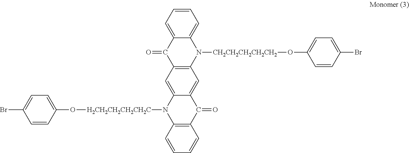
C1=CC=C2C(=C1)N([CH2CH2CH2CH2CH2]OC1=CC=C(Br)C=C1)C1=C(C2=O)C=C2C(=C1)C(=O)C1=C(N2[H2CH2CH2CH2CH2C]OC2=CC=C(Br)C=C2)C=CC=C1
